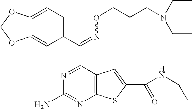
C1(C(=NOCCCN(CC)CC)C2=NC(N)=NC3=C2C=C(C(NCC)=O)S3)=CC=C2C(=C1)OCO2
